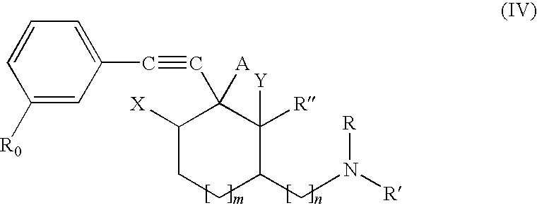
C1([R0])=CC(C#CC2([A])C([X])CCC(CN([R])[R])C2([R])[Y])=CC=C1
